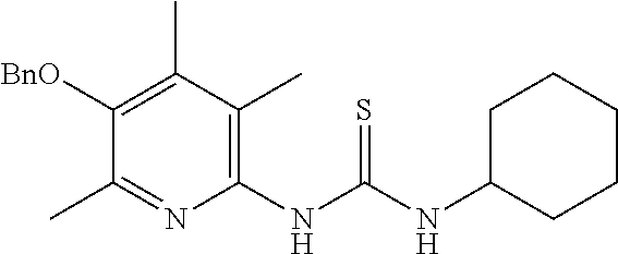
C1(NC(NC2CCCCC2)=S)=C(C)C(C)=C([BnO])C(C)=N1
